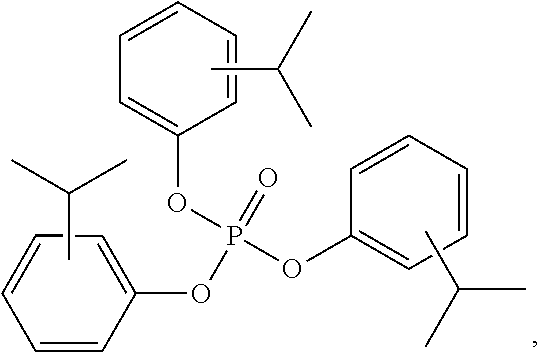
CC(C)C.CC(C)C.C1=CC(OP(=O)(OC2=CC=CC=C2)OC2=CC=CC=C2)=CC=C1.CC(C)C
